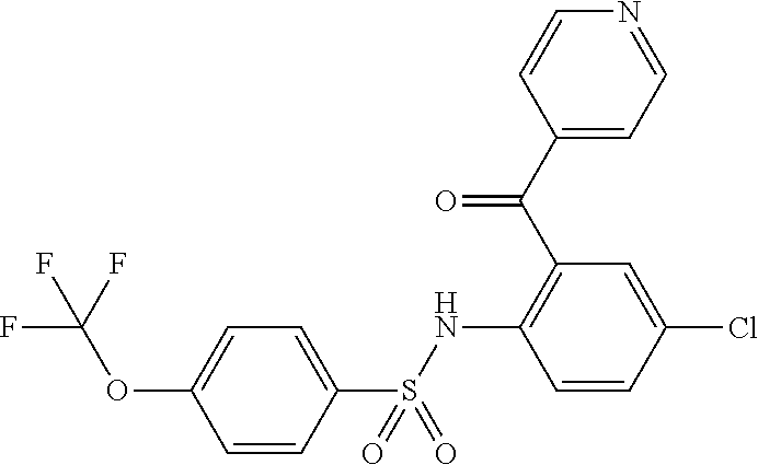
C1=CC(S(NC2=C(C(C3=CC=NC=C3)=O)C=C(Cl)C=C2)(=O)=O)=CC=C1OC(F)(F)F
